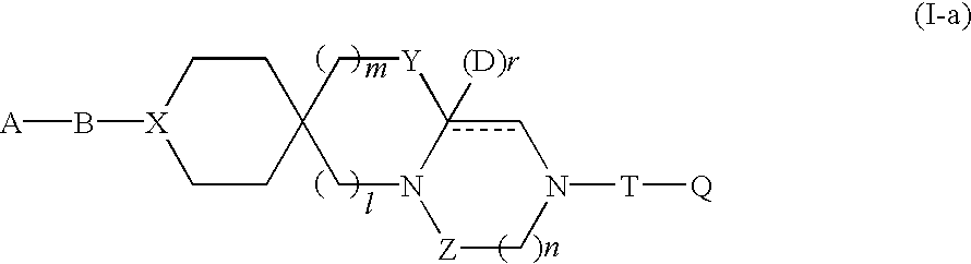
B([X]1CCC2(CC1)CN1c([(D)r])(cN([T][Q])C[Z]1)[Y]C2)[A]
